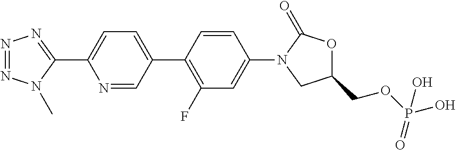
N1=NN=C(C2=CC=C(C3=C(F)C=C(N4CC(COP(=O)(O)O)OC4=O)C=C3)C=N2)N1C
